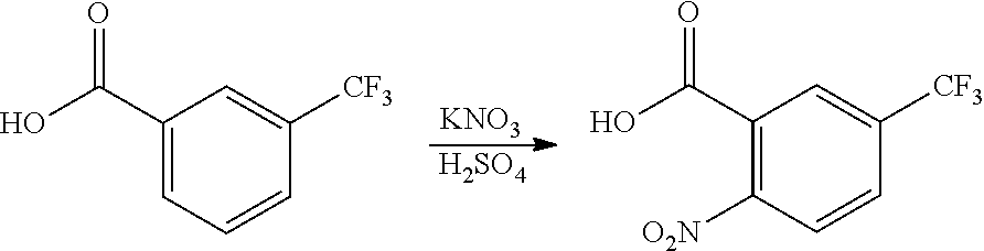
[KNO3].[H2SO4].C1(C(O)=O)=CC=CC([CF3])=C1.C1(C(O)=O)=C([O2N])C=CC([CF3])=C1
